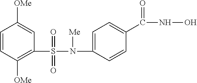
C1(S(N(C2=CC=C(C(NO)=O)C=C2)[Me])(=O)=O)=C([OMe])C=CC([OMe])=C1
